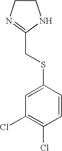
C1=CC(SCC2=NCCN2)=CC(Cl)=C1Cl
